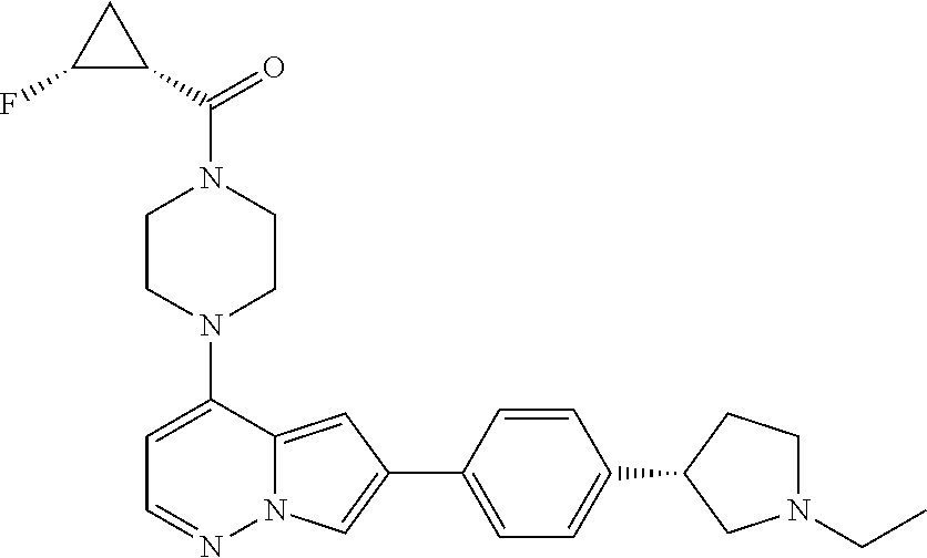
N1(C2=CC=NN3C2=CC(C2=CC=C(C4CN(CC)CC4)C=C2)=C3)CCN(C(C2CC2F)=O)CC1
